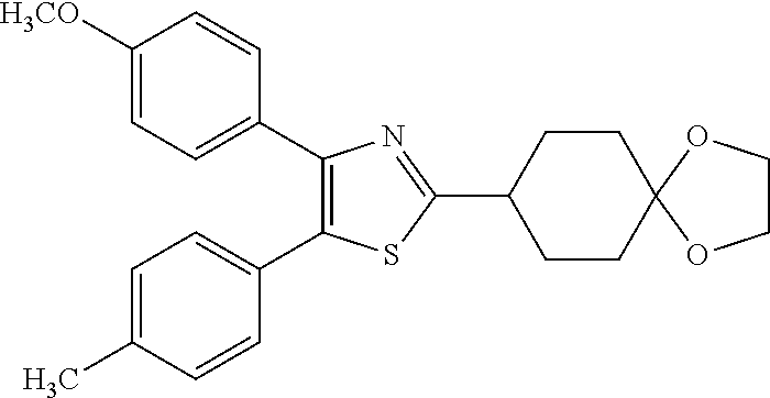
C1([H3CO])=CC=C(C2=C(C3=CC=C(C)C=C3)SC(C3CCC4(CC3)OCCO4)=N2)C=C1
